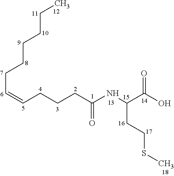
C(=CCCCC(NC(C(O)=O)CCSC)=O)CCCCCC
